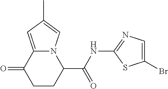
O=C1CCC(C(NC2=NC=C(Br)S2)=O)N2C1=CC(C)=C2
